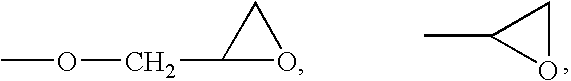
COCC1OC1.CC1OC1
